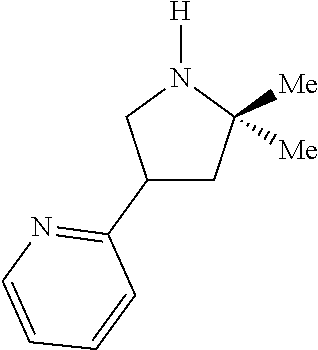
C1(C2=NC=CC=C2)CC([Me])([Me])N([H])C1
